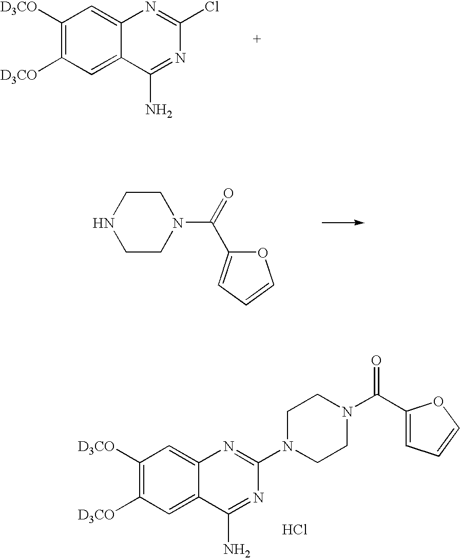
C1([D3CO])=C([D3CO])C=C2C(=C1)N=C(Cl)N=C2N.C1CNCCN1C(=O)C1=CC=CO1.C1([D3CO])=C([D3CO])C=C2C(=C1)N=C(N1CCN(C(C3=CC=CO3)=O)CC1)N=C2N.Cl
